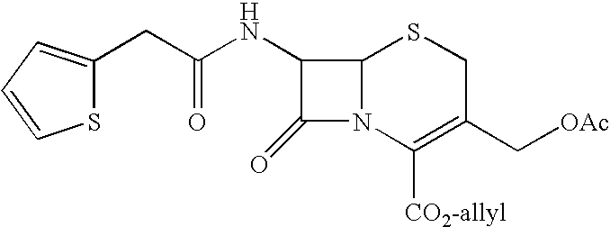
C1(CC(NC2C(=O)N3C2SCC(C[OAc])=C3[CO2-allyl])=O)=CC=CS1
